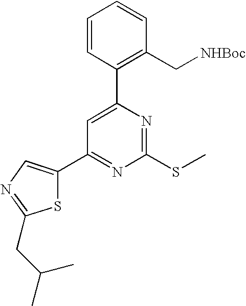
C1(C2=CN=C(CC(C)C)S2)=NC(SC)=NC(C2=C(C[NHBoc])C=CC=C2)=C1
